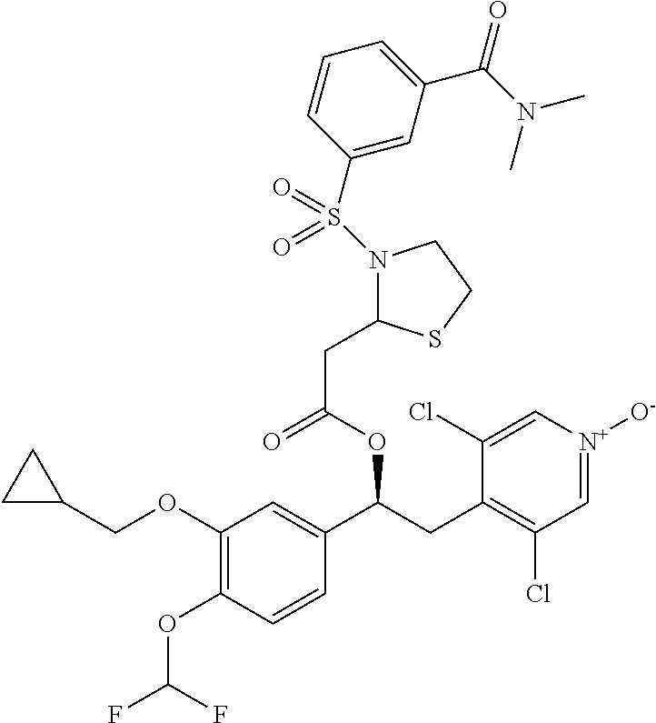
C1(OC(F)F)=C(OCC2CC2)C=C(C(CC2=C(Cl)C=[N+]([O-])C=C2Cl)OC(=O)CC2N(S(C3=CC(C(N(C)C)=O)=CC=C3)(=O)=O)CCS2)C=C1
